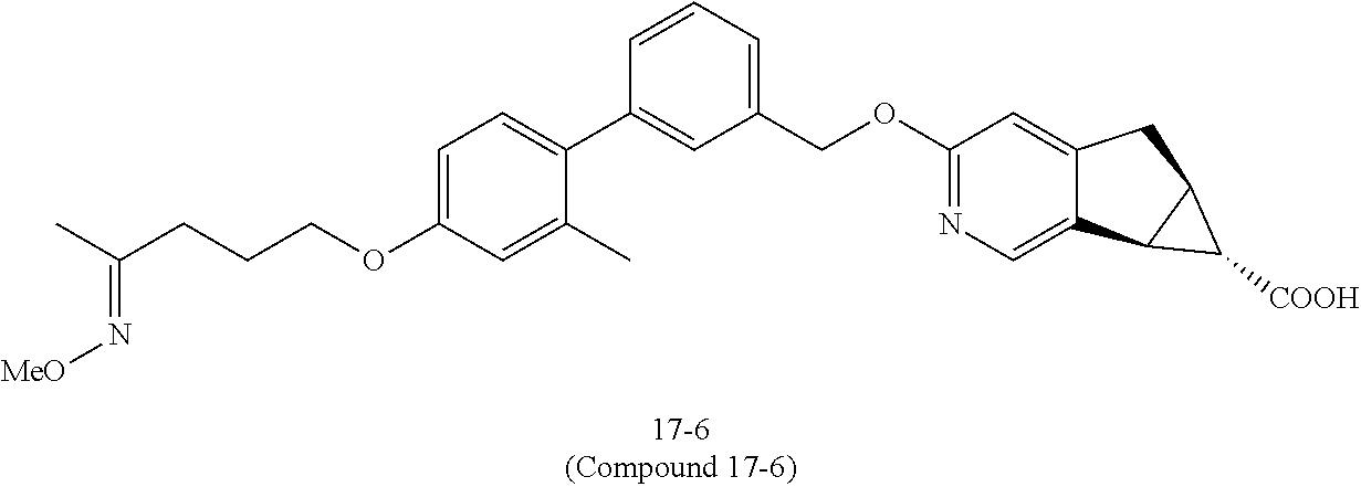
C1(C)=CC(OCCCC(C)=N[MeO])=CC=C1C1=CC(COC2=NC=C3C(=C2)CC2C3C2[COOH])=CC=C1
